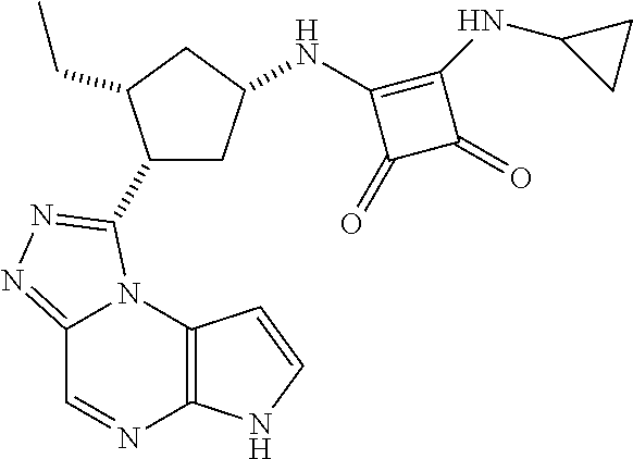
C12=NN=C(C3CC(NC4=C(NC5CC5)C(=O)C4=O)CC3CC)N1C1=C(N=C2)NC=C1
